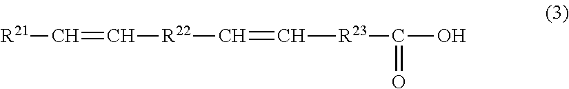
[R21]C=C[R22]C=C[R23]C(=O)O
